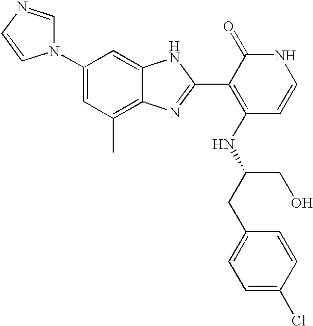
C1(N2C=NC=C2)=CC(C)=C2C(=C1)NC(C1=C(NC(CC3=CC=C(Cl)C=C3)CO)C=CNC1=O)=N2
